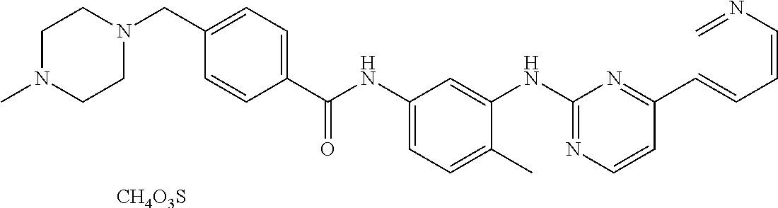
C1N(C)CCN(CC2=CC=C(C(NC3=CC=C(C)C(NC4=NC=CC(C=CC=CN=C)=N4)=C3)=O)C=C2)C1.[CH4O3S]
